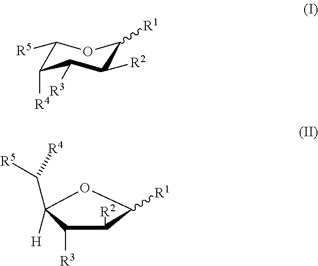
C1([R5])C([R4])C([R3])C([R2])C([R1])O1.C1([R2])C([R3])C([H])(C([R5])[R4])OC1[R1]
